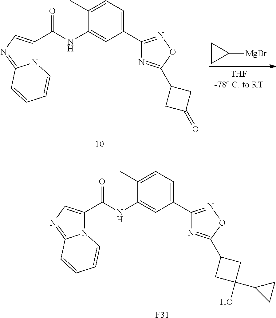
C1CC1[MgBr].N12C(C(NC3=CC(C4=NOC(C5CC(=O)C5)=N4)=CC=C3C)=O)=CN=C1C=CC=C2.N12C(C(NC3=CC(C4=NOC(C5CC(O)(C6CC6)C5)=N4)=CC=C3C)=O)=CN=C1C=CC=C2.[F31]
